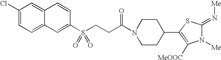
C1(Cl)=CC=C2C(=C1)C=CC(S(CCC(N1CCC(C3=C([MeOOC])N([Me])C(=N[Me])S3)CC1)=O)(=O)=O)=C2
